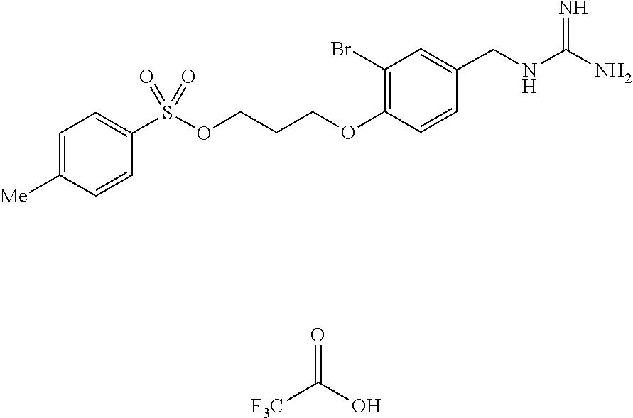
O=S(=O)(C1=CC=C([Me])C=C1)OCCCOC1=C(Br)C=C(CNC(=N)N)C=C1.[F3C]C(O)=O
